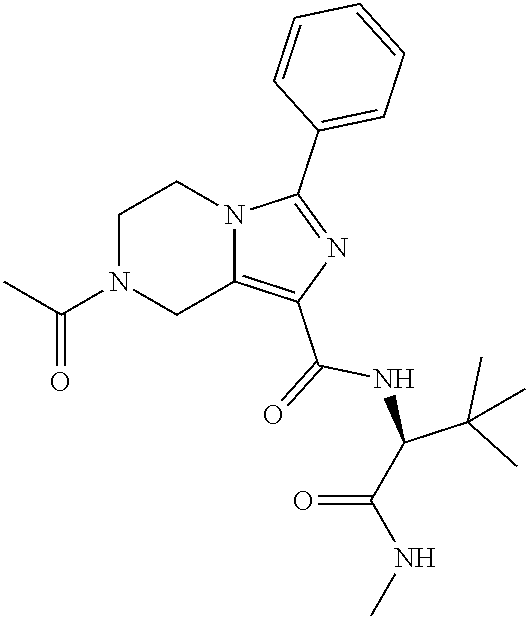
CC(N1CC2=C(C(=O)NC(C(NC)=O)C(C)(C)C)N=C(C3=CC=CC=C3)N2CC1)=O
